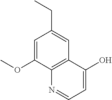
C1=C(OC)C2=C(C=C1CC)C(O)=CC=N2
